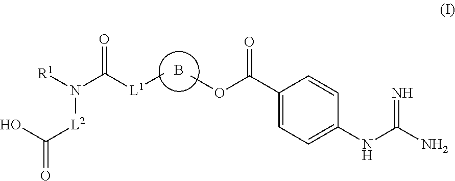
B.COC(C1=CC=C(NC(N)=N)C=C1)=O.C[L1]C(N([R1])[L2]C(=O)O)=O
